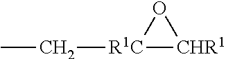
C([R1C]1[CHR1]O1)C
